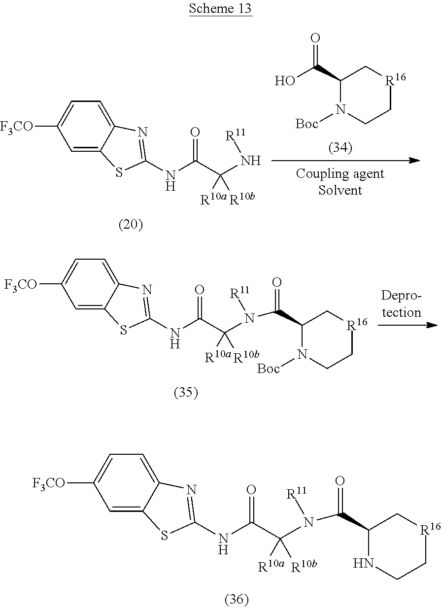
C1(C(O)=O)N([Boc])CC[R16]C1.C(C(N[R11])([R10a])[R10b])(=O)NC1=NC2=CC=C([F3CO])C=C2S1.C(C(N([R11])C(=O)C1N([Boc])CC[R16]C1)([R10a])[R10b])(=O)NC1=NC2=CC=C([F3CO])C=C2S1.C(C(N([R11])C(=O)C1NCC[R16]C1)([R10a])[R10b])(=O)NC1=NC2=CC=C([F3CO])C=C2S1
